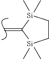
C=C1[Si](C)(C)CC[Si]1(C)C
